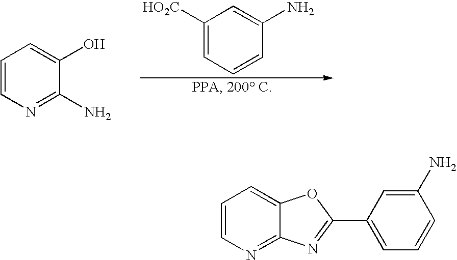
C1=CN=C(N)C(O)=C1.C1([HO2C])=CC=CC(N)=C1.C1=CN=C2C(=C1)OC(C1=CC=CC(N)=C1)=N2
